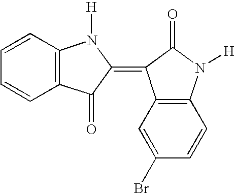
C1=CC2=C(C=C1)C(=O)C(=C1C3=C(N([H])C1=O)C=CC(Br)=C3)N2[H]
